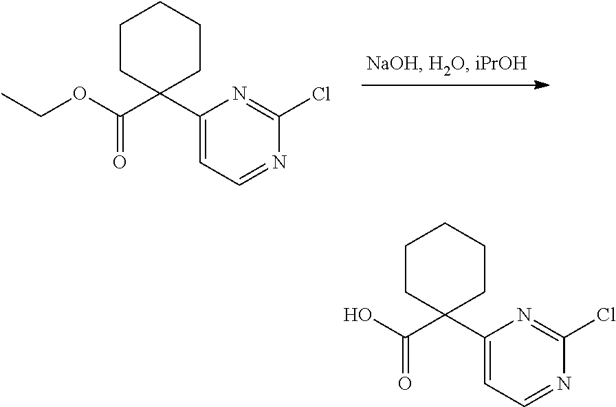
C1(C2(C(OCC)=O)CCCCC2)=CC=NC(Cl)=N1.C1(C2(C(O)=O)CCCCC2)=CC=NC(Cl)=N1
